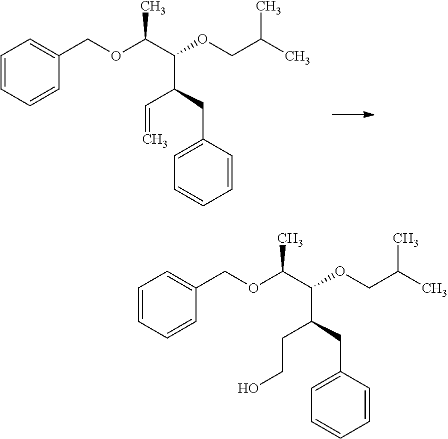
C1=CC=CC(COC(C(OCC(C)C)C(CC2=CC=CC=C2)C=C)C)=C1.C1=CC=CC(COC(C(OCC(C)C)C(CC2=CC=CC=C2)CCO)C)=C1
